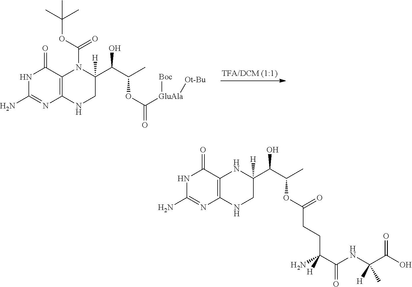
N1C(N)=NC2=C(C1=O)N(C(OC(C)(C)C)=O)C(C(C(C)OC([GluAla]([Boc])[Ot-Bu])=O)O)([H])CN2.N1C(N)=NC2=C(C1=O)NC(C(C(C)OC(=O)CCC(C(NC(C(O)=O)([H])C)=O)([H])N)O)([H])CN2
